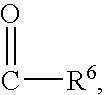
O=C[R6]
